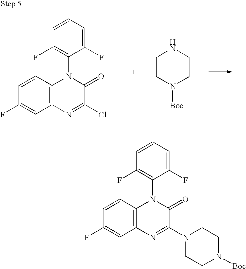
C1(F)=C(N2C3=C(C=C(F)C=C3)N=C(Cl)C2=O)C(F)=CC=C1.C1CN([Boc])CCN1.C1(F)=C(N2C3=C(C=C(F)C=C3)N=C(N3CCN([Boc])CC3)C2=O)C(F)=CC=C1
